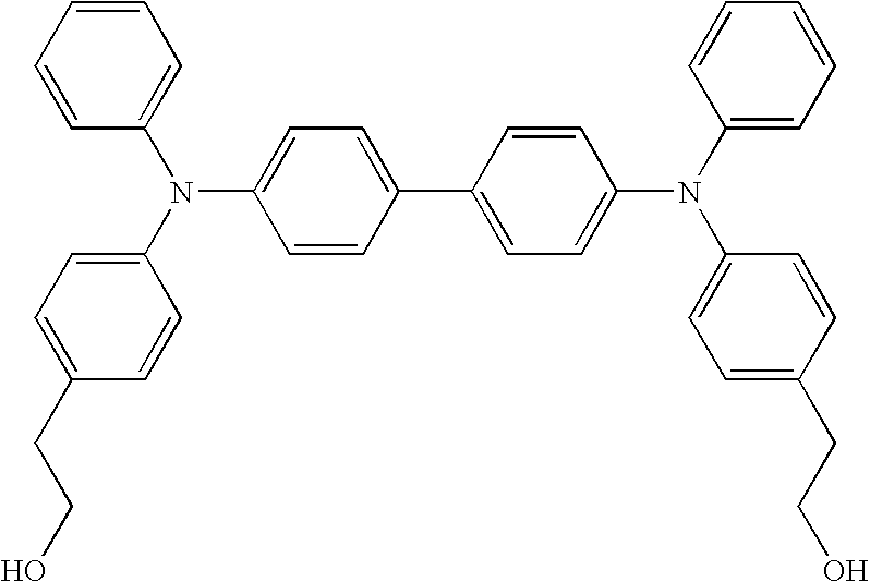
C1=CC(N(C2=CC=C(CCO)C=C2)C2=CC=C(C3=CC=C(N(C4=CC=CC=C4)C4=CC=C(CCO)C=C4)C=C3)C=C2)=CC=C1
